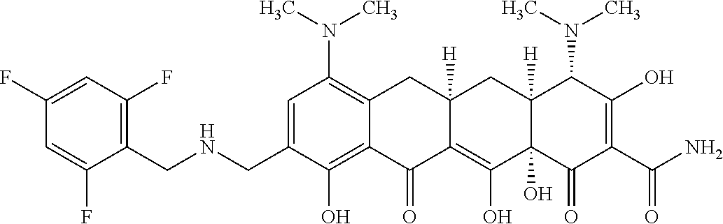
C1=C(CNCC2=C(F)C=C(F)C=C2F)C(O)=C2C(=C1N(C)C)CC1([H])C(=C(O)C3(O)C([H])(C1)C(N(C)C)C(O)=C(C(N)=O)C3=O)C2=O
